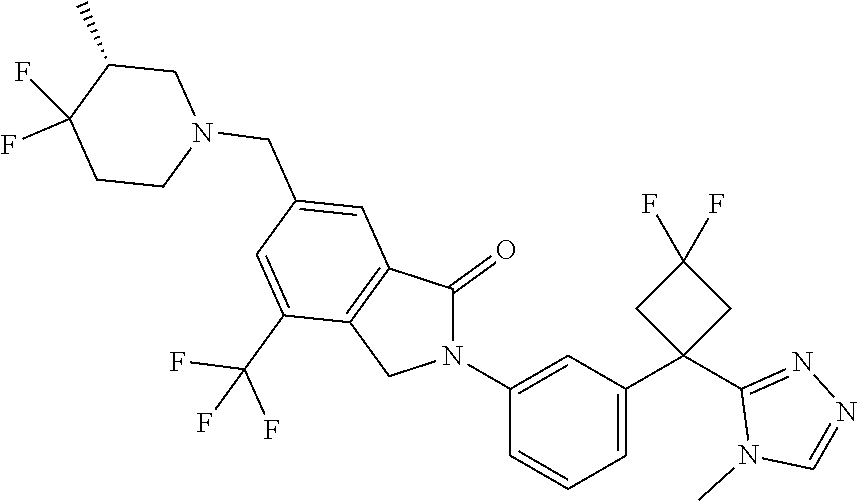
C1(N2C(=O)C3=C(C2)C(C(F)(F)F)=CC(CN2CC(C)C(F)(F)CC2)=C3)=CC(C2(C3=NN=CN3C)CC(F)(F)C2)=CC=C1
